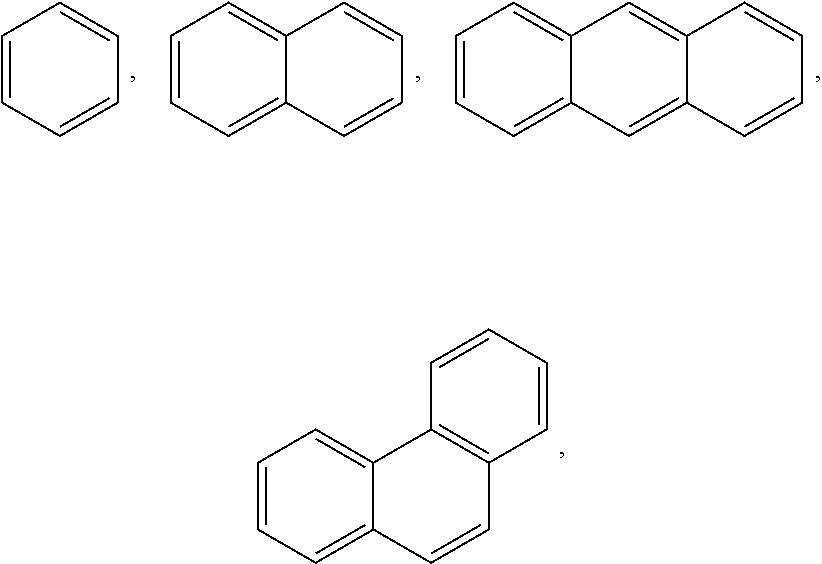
C1=CC=C2C(=C1)C=C1C(=C2)C=CC=C1.C1=CC=C2C(=C1)C=CC=C2.C1=CC=CC=C1.C1=CC=C2C(=C1)C1=C(C=C2)C=CC=C1
